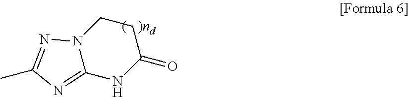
N12C(=NC(C)=N1)NC(=O)CC2
